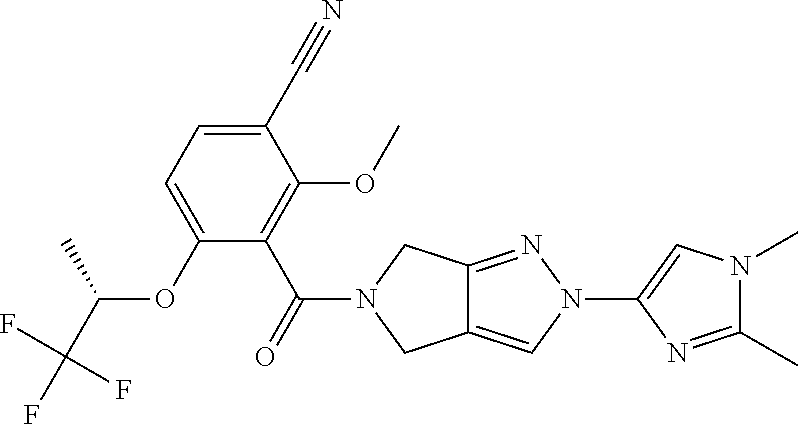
C1(C#N)=CC=C(OC(C(F)(F)F)C)C(C(=O)N2CC3=CN(C4=CN(C)C(C)=N4)N=C3C2)=C1OC
